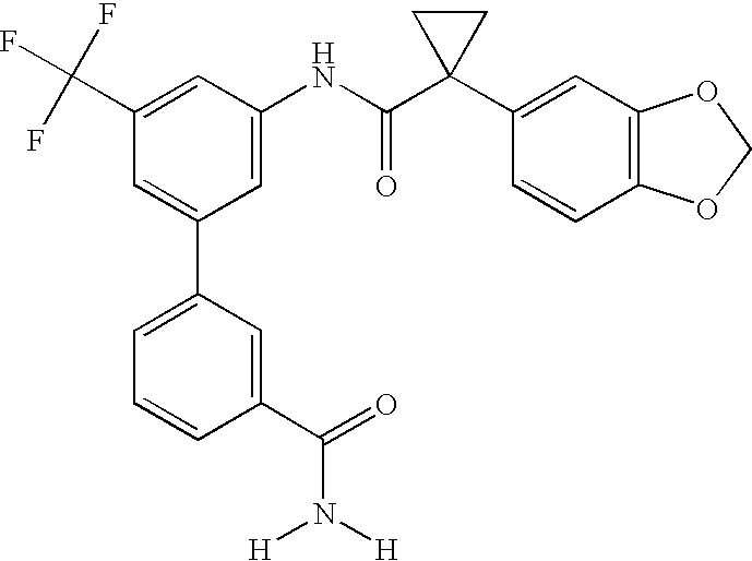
C1=C(C(F)(F)F)C=C(C2=CC=CC(C(=O)N([H])[H])=C2)C=C1NC(C1(C2=CC3=C(C=C2)OCO3)CC1)=O
